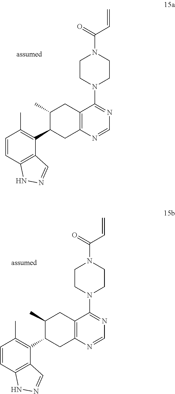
C1=CC2=C(C(C3CC4=C(CC3C)C(N3CCN(C(=O)C=C)CC3)=NC=N4)=C1C)C=NN2.C1=CC2=C(C(C3CC4=C(CC3C)C(N3CCN(C(=O)C=C)CC3)=NC=N4)=C1C)C=NN2
